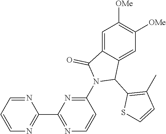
C1=C2C(=CC([OMe])=C1[OMe])C(C1=C(C)C=CS1)N(C1=NC(C3=NC=CC=N3)=NC=C1)C2=O
